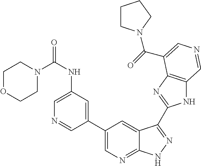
C1(C2=CN=C3C(=C2)C(C2=NC4=C(N2)C=NC=C4C(=O)N2CCCC2)=NN3)=CC(NC(N2CCOCC2)=O)=CN=C1
